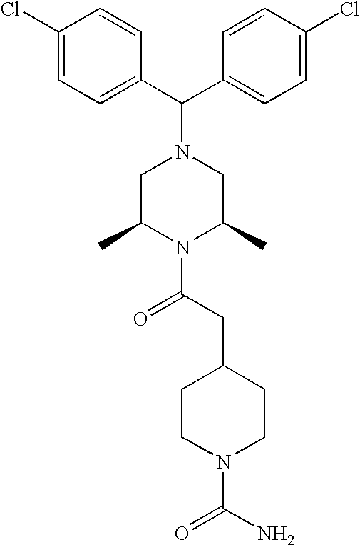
C(C1=CC=C(Cl)C=C1)(N1CC(C)N(C(CC2CCN(C(N)=O)CC2)=O)C(C)C1)C1=CC=C(Cl)C=C1
